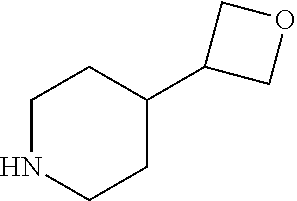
C1NCCC(C2COC2)C1
